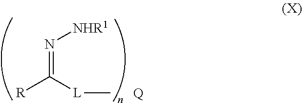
N(=C([L]C)[R])[NHR1].[Q]
